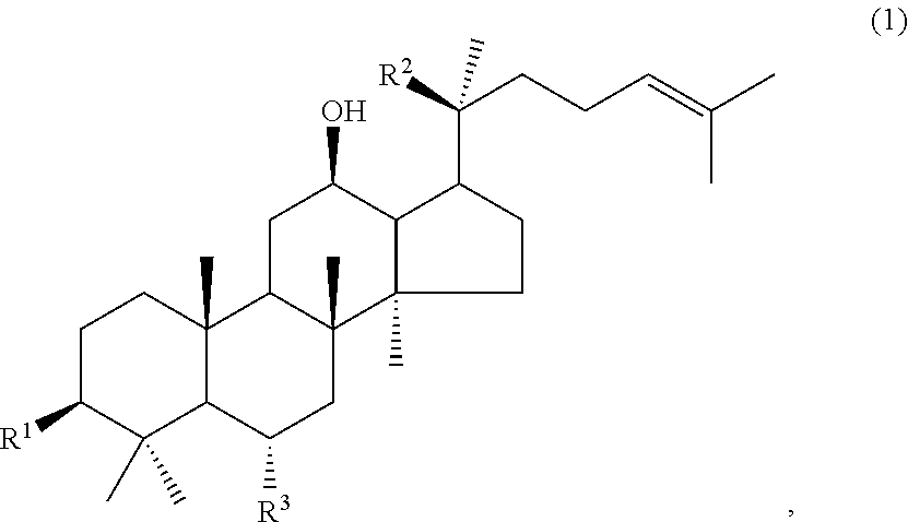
C1C([R1])C(C)(C)C2C(C)(C1)C1C(C)(CC2[R3])C2(C)C(C(O)C1)C(C([R2])(CCC=C(C)C)C)CC2
